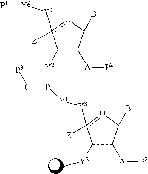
C1([Y2]P(O[P3])[Y1][Y3]c2([Z])[U]C(B)C([A][P2])C2[Y2]C)C([A][P2])C(B)[U]c1([Y3][Y2][P1])[Z]
